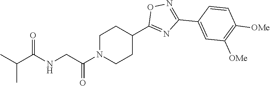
CC(C(NCC(N1CCC(C2=NC(C3=CC([OMe])=C([OMe])C=C3)=NO2)CC1)=O)=O)C
